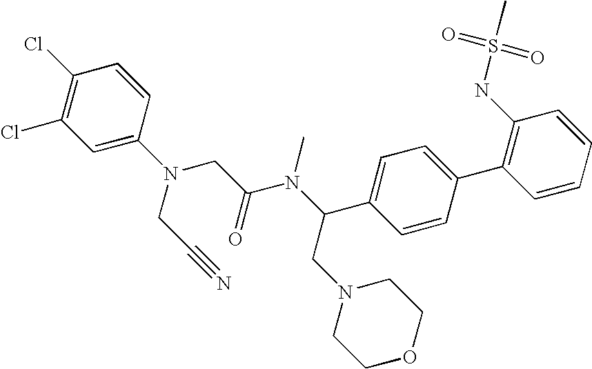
C1(Cl)=C(Cl)C=C(N(CC#N)CC(N(C(CN2CCOCC2)C2=CC=C(C3=C(NS(C)(=O)=O)C=CC=C3)C=C2)C)=O)C=C1
